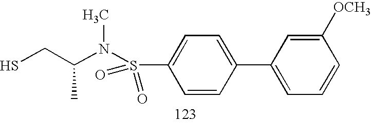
SCC(N(S(C1=CC=C(C2=CC=CC([OCH3])=C2)C=C1)(=O)=O)C)C
